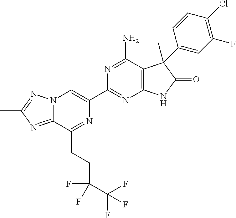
C12=NC(C)=NN1C=C(C1=NC3=C(C(N)=N1)C(C)(C1=CC(F)=C(Cl)C=C1)C(=O)N3)N=C2CCC(F)(C(F)(F)F)F
